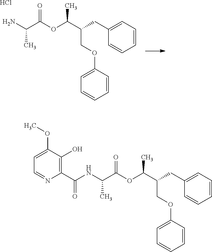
C(C1=CC=CC=C1)C(C(OC(C(NC(C1=C(O)C(OC)=CC=N1)=O)C)=O)C)COC1=CC=CC=C1.C(C1=CC=CC=C1)C(C(OC(C(N)C)=O)C)COC1=CC=CC=C1.Cl
